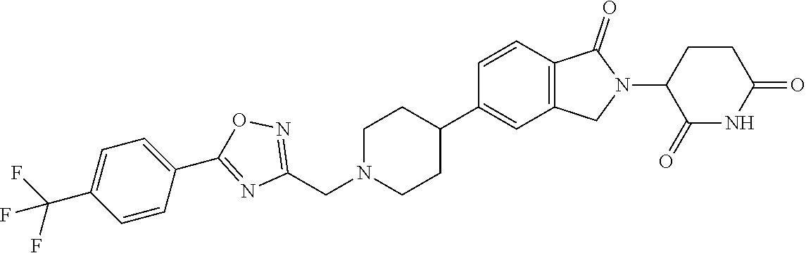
C1=CC2=C(C=C1C1CCN(CC3=NOC(C4=CC=C(C(F)(F)F)C=C4)=N3)CC1)CN(C1C(=O)NC(=O)CC1)C2=O
